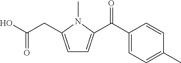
C1=C(CC(=O)O)N(C)C(C(=O)C2=CC=C(C)C=C2)=C1
